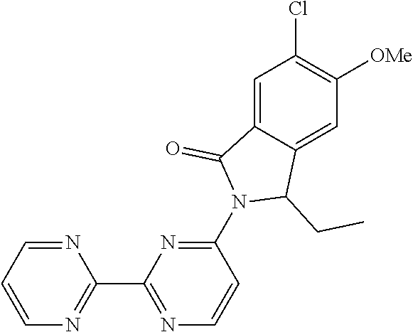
C1=C2C(=CC([OMe])=C1Cl)C(CC)N(C1=NC(C3=NC=CC=N3)=NC=C1)C2=O
